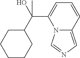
N12C(=CN=C1)C=CC=C2C(O)(C1CCCCC1)C
